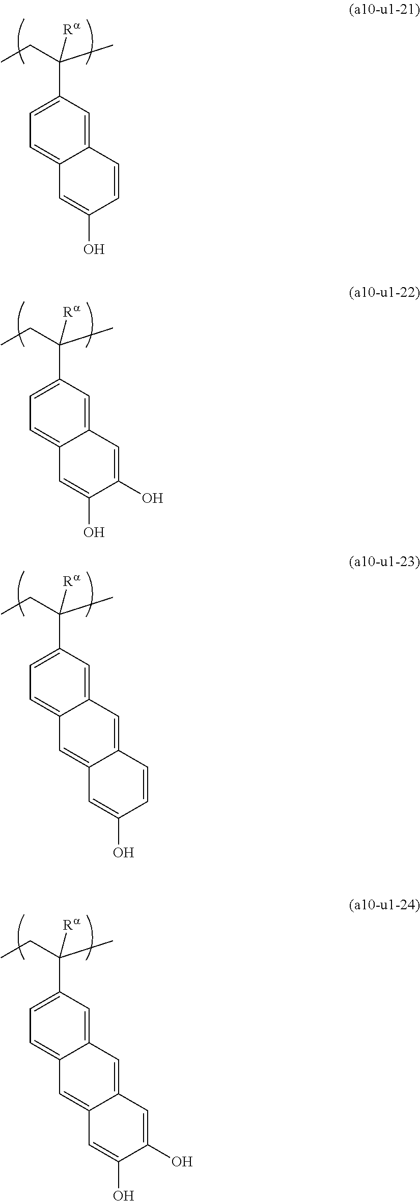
C12=CC(C(C)(CC)[Ra])=CC=C1C=C(O)C=C2.C12=CC(C(C)(CC)[Ra])=CC=C1C=C(O)C(O)=C2.C12=CC(C(C)(CC)[Ra])=CC=C1C=C1C(=C2)C=CC(O)=C1.C12=CC(C(C)(CC)[Ra])=CC=C1C=C1C(=C2)C=C(O)C(O)=C1
